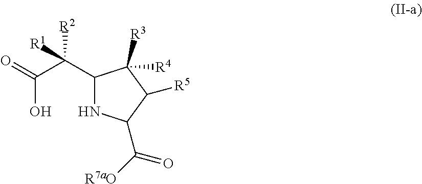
C1(C(C(=O)O)([R2])[R1])NC(C([R7aO])=O)C([R5])C1([R3])[R4]
